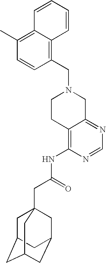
C1=CC(CN2CCC3=C(NC(CC45CC6CC(CC(C4)C6)C5)=O)N=CN=C3C2)=C2C(=C1C)C=CC=C2
